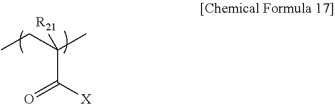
CCC(C)([R21])C([X])=O
